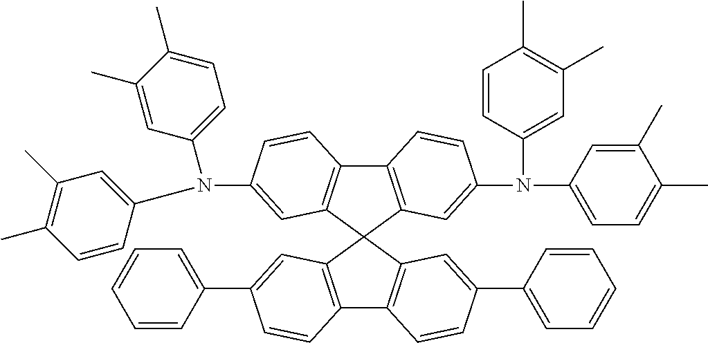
C12=C(C3(C4=C1C=CC(C1=CC=CC=C1)=C4)C1=C(C4=C3C=C(N(C3=CC=C(C)C(C)=C3)C3=CC(C)=C(C)C=C3)C=C4)C=CC(N(C3=CC=C(C)C(C)=C3)C3=CC(C)=C(C)C=C3)=C1)C=C(C1=CC=CC=C1)C=C2
